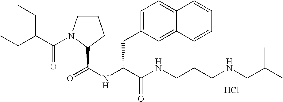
N(C(C(NCCCNCC(C)C)=O)CC1=CC=C2C(=C1)C=CC=C2)C(=O)C1N(C(C(CC)CC)=O)CCC1.Cl
